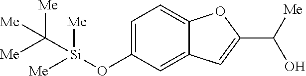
C1=C(O[Si](C([Me])([Me])[Me])([Me])[Me])C=C2C(=C1)OC(C([Me])O)=C2
